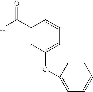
[H]C(=O)C1=CC(OC2=CC=CC=C2)=CC=C1
